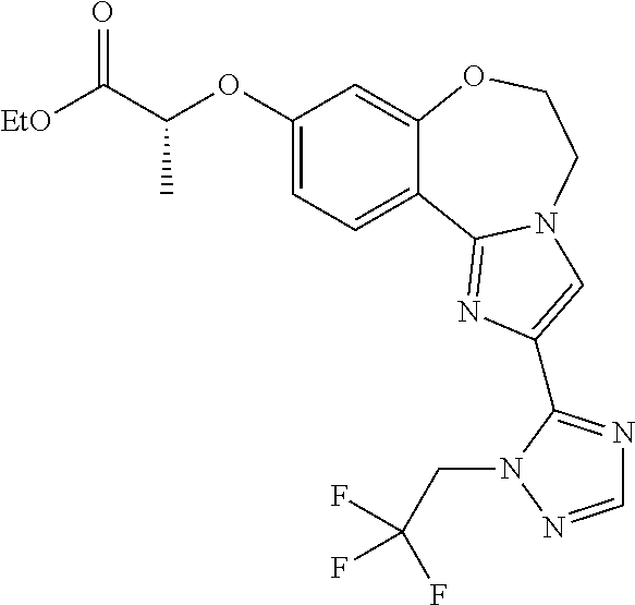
C1(OC(C([EtO])=O)C)=CC=C2C(=C1)OCCN1C2=NC(C2=NC=NN2CC(F)(F)F)=C1
